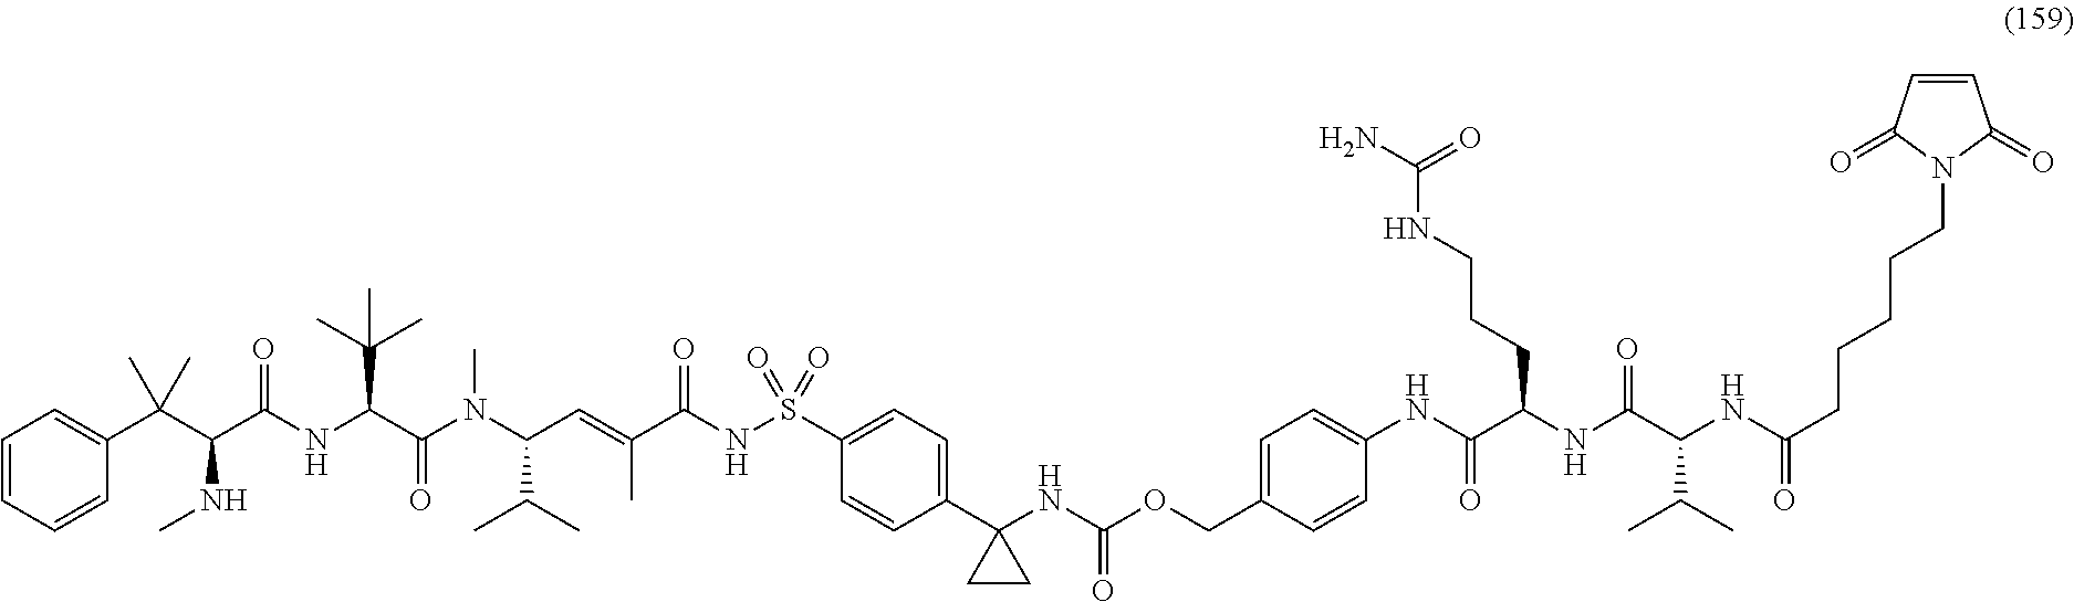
C(C(=CC(N(C(C(NC(C(C(C1=CC=CC=C1)(C)C)NC)=O)C(C)(C)C)=O)C)C(C)C)C)(=O)NS(=O)(=O)C1=CC=C(C2(NC(OCC3=CC=C(NC(C(NC(C(NC(CCCCCN4C(=O)C=CC4=O)=O)C(C)C)=O)CCCNC(N)=O)=O)C=C3)=O)CC2)C=C1
